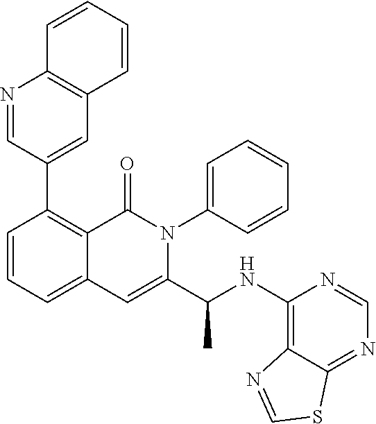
C1(C2=C3C(=CC=C2)C=C(C(NC2=C4C(=NC=N2)SC=N4)C)N(C2=CC=CC=C2)C3=O)=CC2=C(N=C1)C=CC=C2
